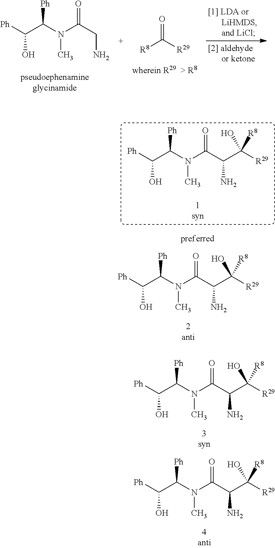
[Ph]C(C(N(C(CN)=O)C)[Ph])O.[R8]C([R29])=O.[Ph]C(C(N(C(C(N)C([R29])(O)[R8])=O)C)[Ph])O.[Ph]C(C(N(C(C(N)C([R29])(O)[R8])=O)C)[Ph])O.[Ph]C(C(N(C(C(N)C([R29])(O)[R8])=O)C)[Ph])O.[Ph]C(C(N(C(C(N)C([R29])(O)[R8])=O)C)[Ph])O
